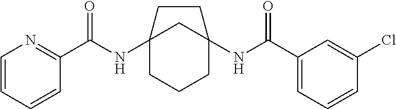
C12(NC(C3=NC=CC=C3)=O)CCCC(NC(C3=CC=CC(Cl)=C3)=O)(C1)CC2
